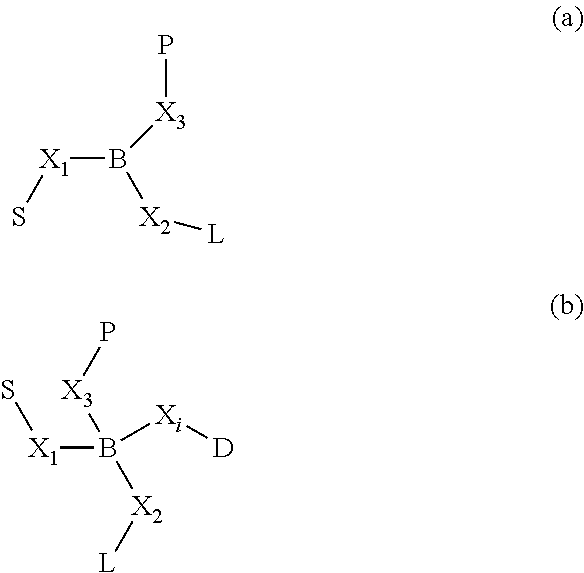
B([X1]S)([X3]P)[X2][L].[X1](B([Xi][D])([X3]P)[X2][L])S
